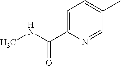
C1=C(C(NC)=O)N=CC(C)=C1
